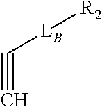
C(#C)[LB][R2]
